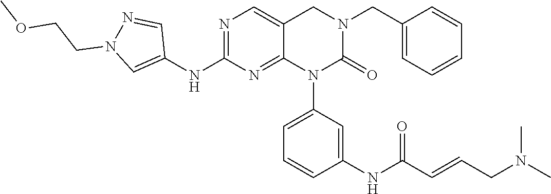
C1(CN2CC3=CN=C(NC4=CN(CCOC)N=C4)N=C3N(C3=CC=CC(NC(C=CCN(C)C)=O)=C3)C2=O)=CC=CC=C1
